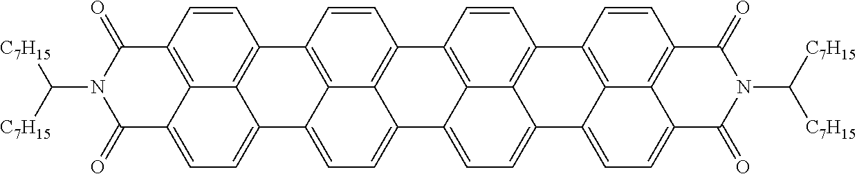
C12=C3C(=CC=C4C3=C(C=C1)C1=C3C4=CC=C4C3=C(C=C1)C(=O)N(C([C7H15])[C7H15])C4=O)C1=CC=C3C4=C(C=CC2=C14)C1=C2C3=CC=C3C2=C(C=C1)C(=O)N(C([C7H15])[C7H15])C3=O
